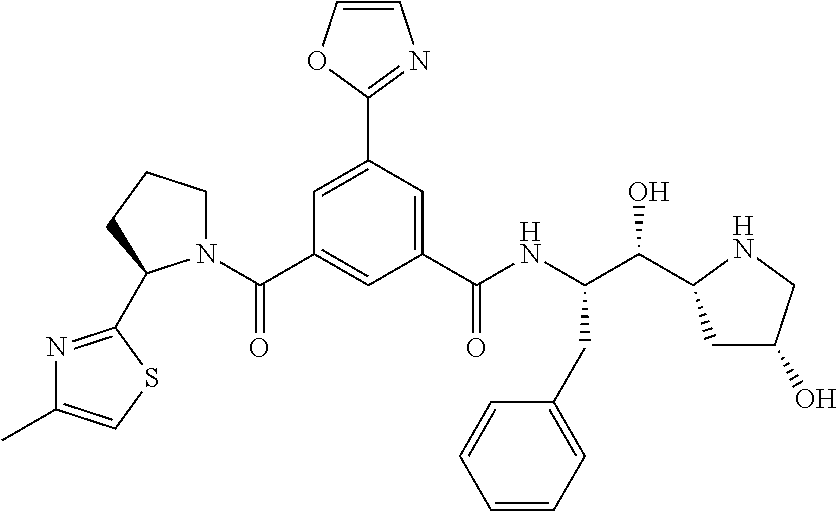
C1(C(NC(C(O)C2CC(O)CN2)CC2=CC=CC=C2)=O)=CC(C2=NC=CO2)=CC(C(N2CCCC2C2=NC(C)=CS2)=O)=C1
